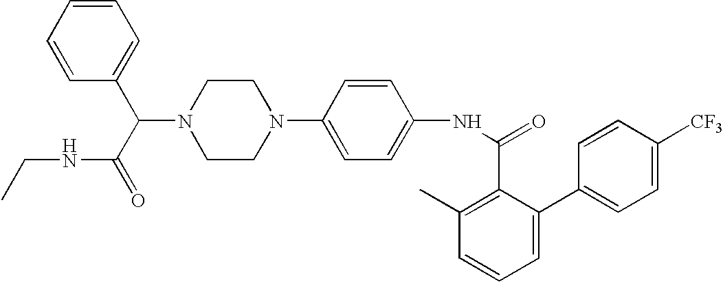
N1(C2=CC=C(NC(=O)C3=C(C)C=CC=C3C3=CC=C([CF3])C=C3)C=C2)CCN(C(C(NCC)=O)C2=CC=CC=C2)CC1
